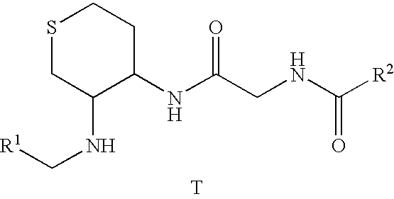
[T].N(C(CNC([R2])=O)=O)C1CCSCC1NC[R1]
